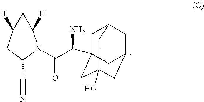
C1C2(C(N)C(=O)N3C4([H])C([H])(CC3C#N)C4)CC3(O)CC(CC1C3)C2
